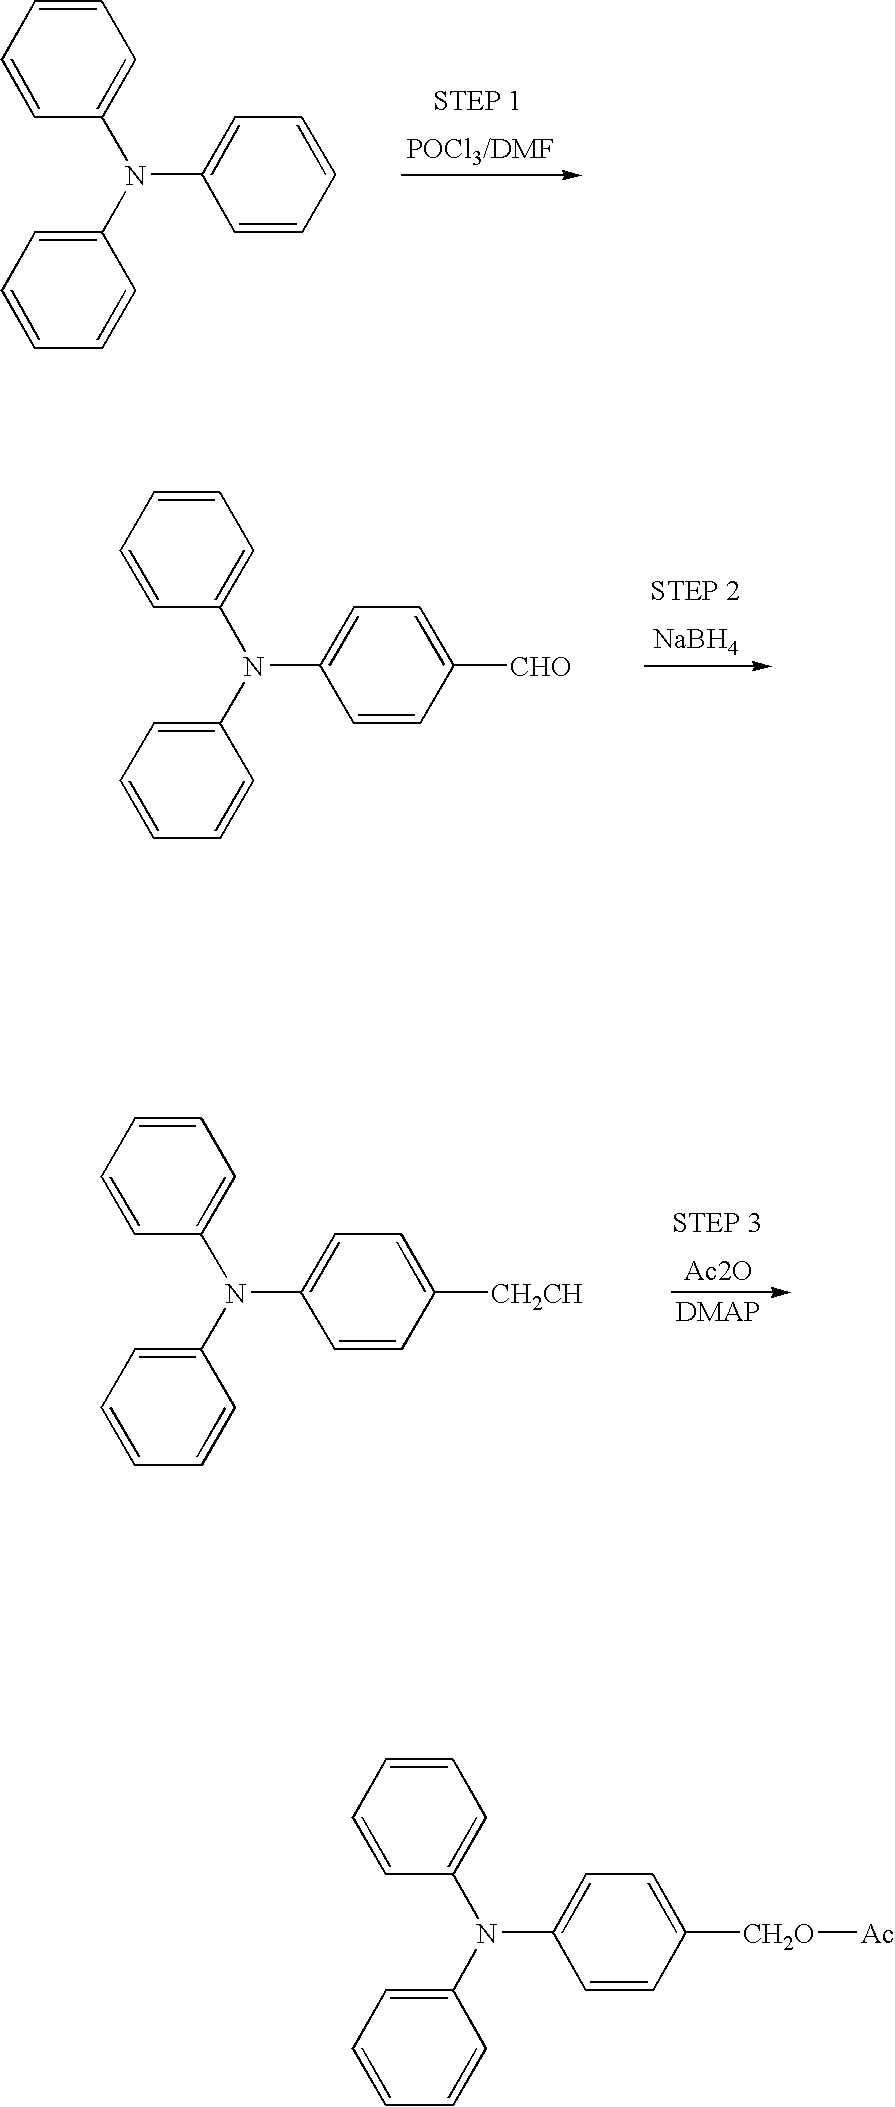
C1(N(C2=CC=CC=C2)C2=CC=CC=C2)=CC=CC=C1.C1(N(C2=CC=CC=C2)C2=CC=CC=C2)=CC=C([CHO])C=C1.[NaBH4].C1(N(C2=CC=CC=C2)C2=CC=CC=C2)=CC=C([CH2CH])C=C1.[Ac2O].C1(N(C2=CC=CC=C2)C2=CC=CC=C2)=CC=C([CH2O][Ac])C=C1
